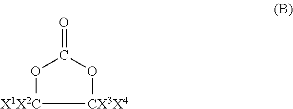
O=C1O[CX3X4][X1X2C]O1
